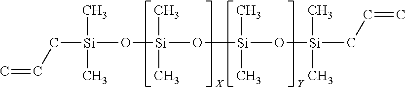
C([Si](C)(C)O[Si](C)(C)O[Si](C)(C)O[Si](C)(CC=C)C)C=C.[X].[Y]
